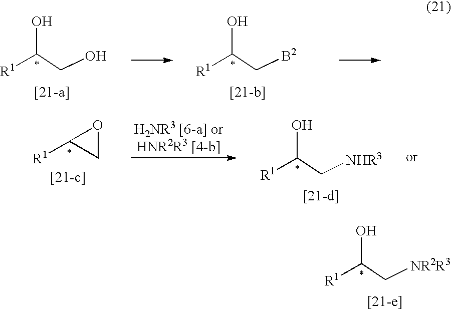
[R1]C(C[NR2R3])O.[R1]C(CO)O.[R1]C(C[B2])O.C1OC1[R1].[R1]C(C[NHR3])O
